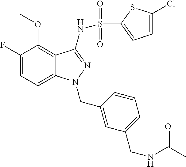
C1(F)=CC=C2C(=C1OC)C(NS(C1=CC=C(Cl)S1)(=O)=O)=NN2CC1=CC(CNC(C)=O)=CC=C1
